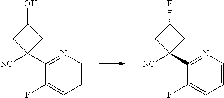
C1=CN=C(C2([NC])CC(O)C2)C(F)=C1.C1=CN=C(C2([NC])CC(F)C2)C(F)=C1
